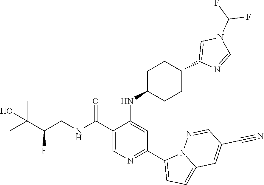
C1(C(NCC(C(C)(C)O)F)=O)=CN=C(C2=CC=C3N2N=CC(C#N)=C3)C=C1NC1CCC(C2=CN(C(F)F)C=N2)CC1
